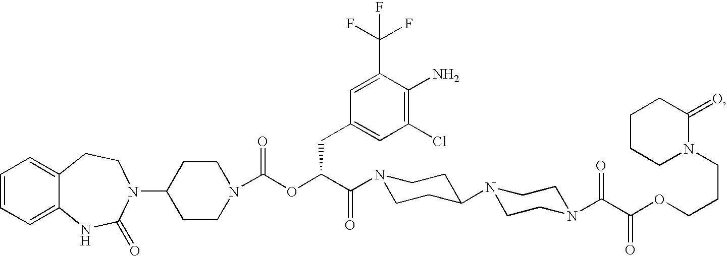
C1=CC=C2C(=C1)CCN(C1CCN(C(OC(C(=O)N3CCC(N4CCN(C(C(OCCCN5C(=O)CCCC5)=O)=O)CC4)CC3)CC3=CC(Cl)=C(N)C(C(F)(F)F)=C3)=O)CC1)C(=O)N2
